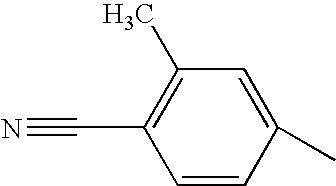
C1(C)=C(C#N)C=CC(C)=C1
